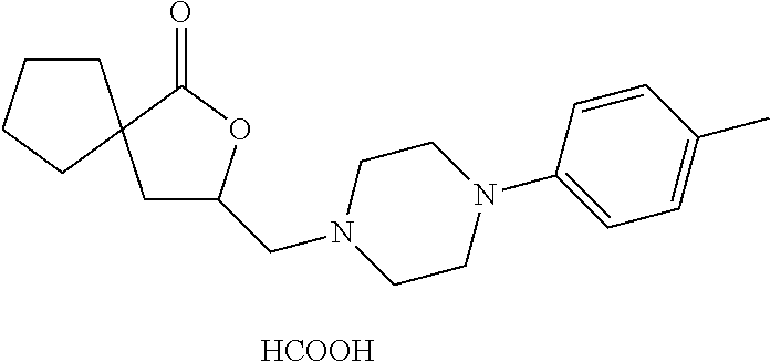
C1CCCC12CC(CN1CCN(C3=CC=C(C)C=C3)CC1)OC2=O.[HCOOH]
